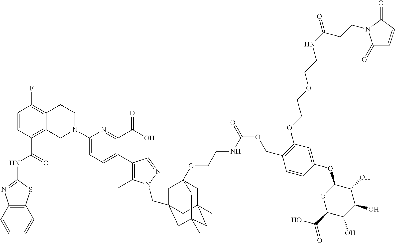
C12=C(C=CC=C1)SC(NC(C1=C3C(=C(F)C=C1)CCN(C1=CC=C(C4=C(C)N(CC56CC7(OCCNC(OCC8=C(OCCOCCNC(=O)CCN9C(=O)C=CC9=O)C=C(OC9C(O)C(O)C(O)C(C(=O)O)O9)C=C8)=O)CC(C)(CC(C)(C5)C7)C6)N=C4)C(C(O)=O)=N1)C3)=O)=N2
